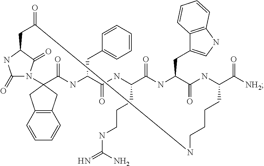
C1(=O)N2C(=O)C(N1)CC(=O)NCCCCC(C(=O)[NH2])NC(=O)C(CC1=CNC3=C1C=CC=C3)NC(=O)C(CCCNC(N)=N)NC(=O)C(CC1=CC=CC=C1)NC(=O)C21CC2=C(C=CC=C2)C1
